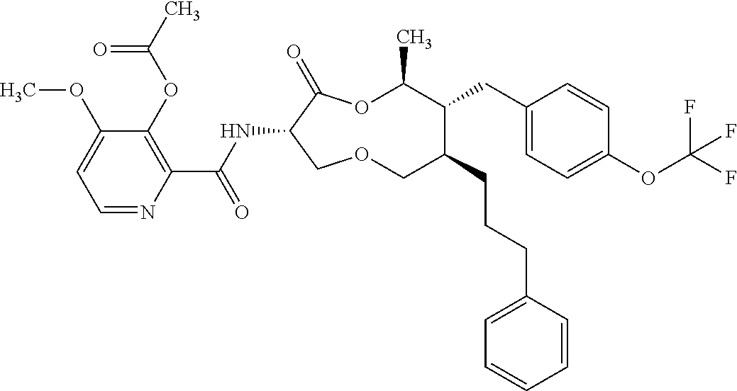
C1(OC)=CC=NC(C(NC2C(=O)OC(C)C(CC3=CC=C(OC(F)(F)F)C=C3)C(CCCC3=CC=CC=C3)COC2)=O)=C1OC(C)=O
